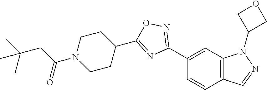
C1(C2=NOC(C3CCN(C(CC(C)(C)C)=O)CC3)=N2)=CC2=C(C=C1)C=NN2C1COC1
